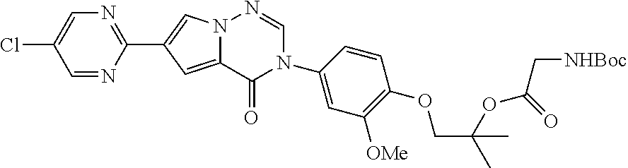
C1=NC(C2=CN3C(=C2)C(=O)N(C2=CC([OMe])=C(OCC(C)(OC(C[NHBoc])=O)C)C=C2)C=N3)=NC=C1Cl
